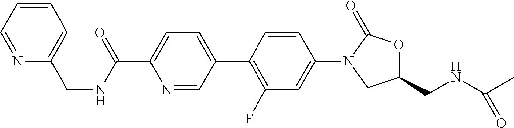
C1(C(NCC2=CC=CC=N2)=O)=CC=C(C2=C(F)C=C(N3CC(CNC(C)=O)OC3=O)C=C2)C=N1
